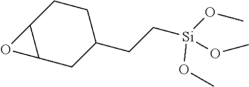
C12C(CC(CC[Si](OC)(OC)OC)CC1)O2
